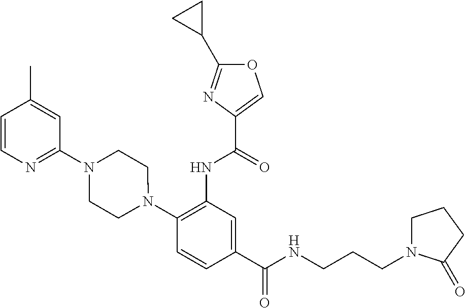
C1(NC(=O)C2=COC(C3CC3)=N2)=C(N2CCN(C3=NC=CC(C)=C3)CC2)C=CC(C(=O)NCCCN2CCCC2=O)=C1
